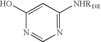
N1=C([NHR101])C=C(O)N=C1
